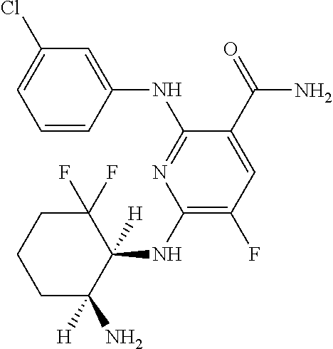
C1=CC(NC2=NC(NC3([H])C(N)([H])CCCC3(F)F)=C(F)C=C2C(=O)N)=CC(Cl)=C1
